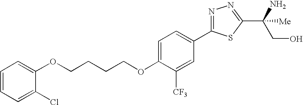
C1=CC=C(Cl)C(OCCCCOC2=CC=C(C3=NN=C(C(N)(CO)[Me])S3)C=C2[CF3])=C1
